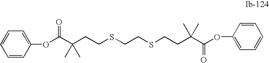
C(C(CCSCCSCCC(C(=O)OC1=CC=CC=C1)(C)C)(C)C)(=O)OC1=CC=CC=C1
